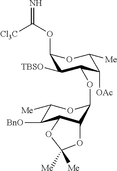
C1(OC(=N)[Cl3C])C([TBSO])C(OC2C3C(C([BnO])C([Me])O2)OC([Me])([Me])O3)C([OAc])C([Me])O1
